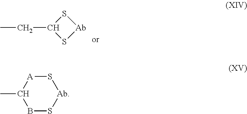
S1C(CC)S[Ab]1.S1[A]C(C)BS[Ab]1
